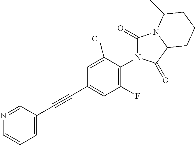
C1=C(C#CC2=CC(F)=C(N3C(=O)N4C(C3=O)CCCC4C)C(Cl)=C2)C=NC=C1
